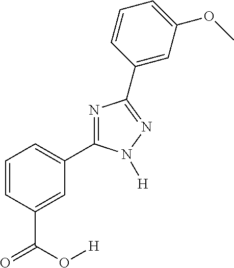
N1=C(C2=CC=CC(C(=O)O[H])=C2)N([H])N=C1C1=CC(OC)=CC=C1
